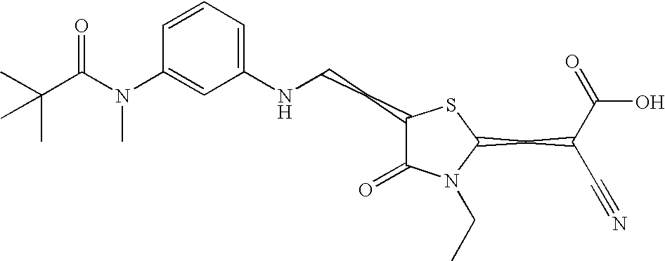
C1=CC=C(NCCC2C(=O)N(CC)C(CC(C#N)C(=O)O)S2)C=C1N(C(C(C)(C)C)=O)C
